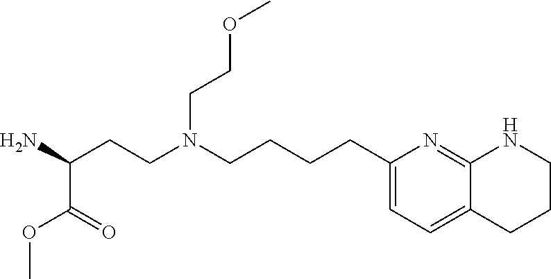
O(CCN(CCC(C(OC)=O)N)CCCCC1=CC=C2CCCNC2=N1)C
